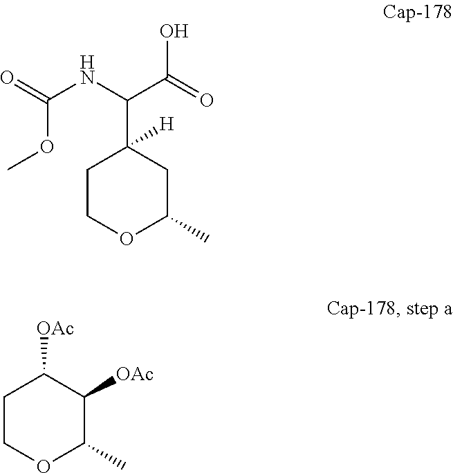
C1COC(C)CC1(C(NC(OC)=O)C(=O)O)[H].C1COC(C)C([OAc])C1[OAc]
